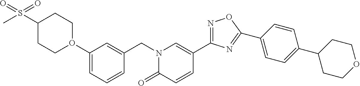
O1(C2=CC=CC(CN3C(=O)C=CC(C4=NOC(C5=CC=C(C6CCOCC6)C=C5)=N4)=C3)=C2)CCC(S(C)(=O)=O)CC1
